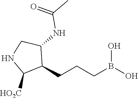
C1(CCCB(O)O)C([HO2C])NCC1NC(C)=O
